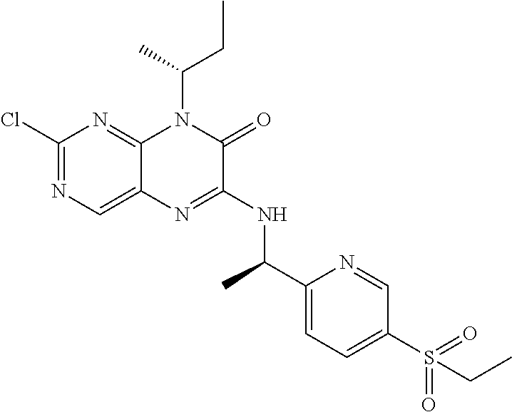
C1(Cl)=NC=C2C(=N1)N(C(C)CC)C(=O)C(NC(C1=CC=C(S(CC)(=O)=O)C=N1)C)=N2
